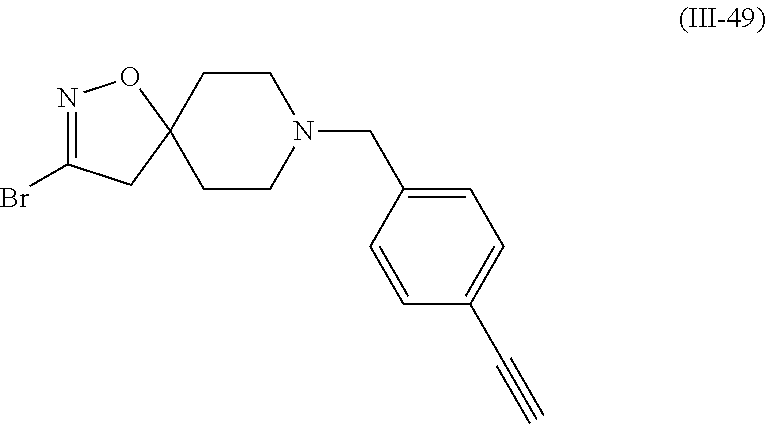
C1CC2(CCN1CC1=CC=C(C#C)C=C1)ON=C(Br)C2
